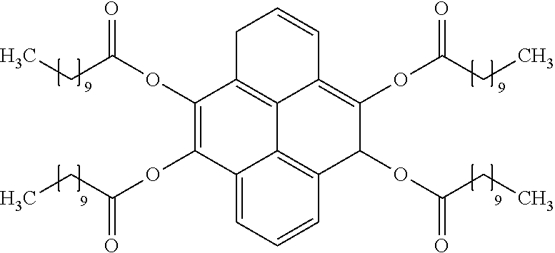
C1C2=C3C(=C(OC(CC)=O)C(OC(CC)=O)C4=C3C(=CC=C4)C(OC(CC)=O)=C2OC(CC)=O)C=C1
